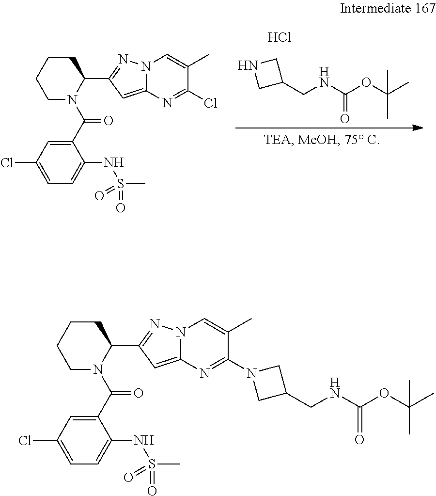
C1CCCN(C(=O)C2=CC(Cl)=CC=C2NS(C)(=O)=O)C1C1=NN2C(=C1)N=C(Cl)C(C)=C2.C1(CNC(OC(C)(C)C)=O)CNC1.Cl.C1CCCN(C(=O)C2=CC(Cl)=CC=C2NS(C)(=O)=O)C1C1=NN2C(=C1)N=C(N1CC(CNC(OC(C)(C)C)=O)C1)C(C)=C2
